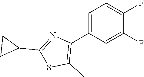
C1=C(C2=C(C)SC(C3CC3)=N2)C=C(F)C(F)=C1
